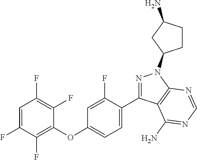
C1(OC2=CC=C(C3=NN(C4CCC(N)C4)C4=C3C(N)=NC=N4)C(F)=C2)=C(F)C(F)=CC(F)=C1F
